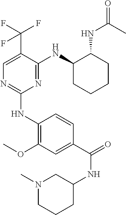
C1(NC2=C(OC)C=C(C(=O)NC3CCCN(C)C3)C=C2)=NC=C(C(F)(F)F)C(NC2CCCCC2NC(=O)C)=N1
